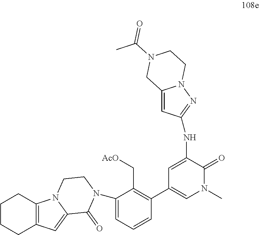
C1=C(NC2=NN3C(=C2)CN(C(=O)C)CC3)C(=O)N(C)C=C1C1=C(C[AcO])C(N2C(=O)C3=CC4=C(CCCC4)N3CC2)=CC=C1
